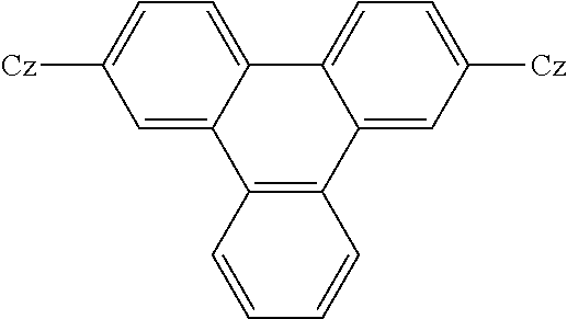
C1([Cz])=CC=C2C(=C1)C1=C(C3=CC([Cz])=CC=C23)C=CC=C1
